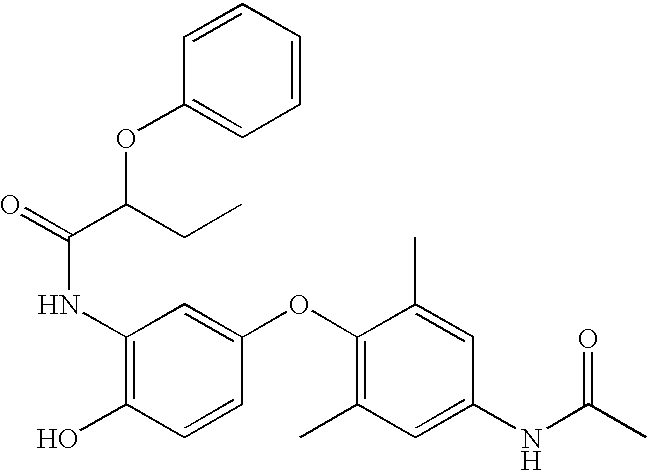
CCC(C(=O)NC1=C(O)C=CC(OC2=C(C)C=C(NC(C)=O)C=C2C)=C1)OC1=CC=CC=C1
